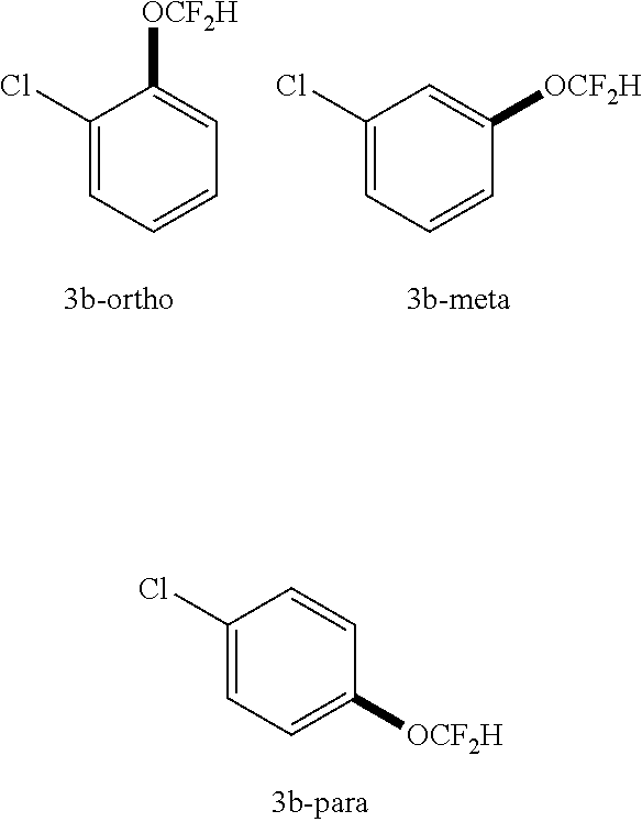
C1(Cl)=CC=CC=C1[OCF2H].C1(Cl)=CC=CC([OCF2H])=C1.C1(Cl)=CC=C([OCF2H])C=C1
